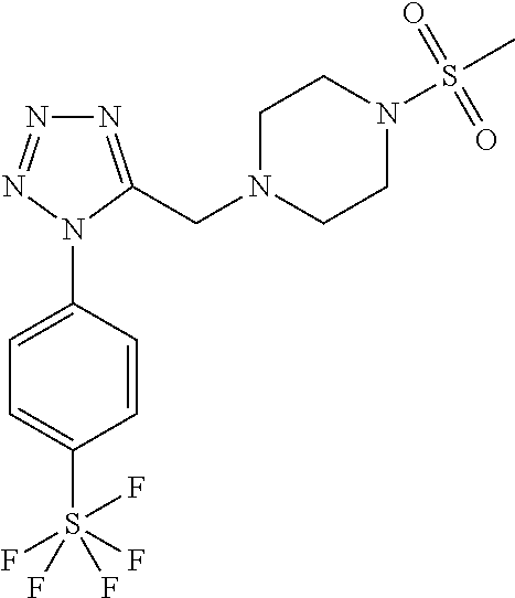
C1=C(N2C(CN3CCN(S(C)(=O)=O)CC3)=NN=N2)C=CC(S(F)(F)(F)(F)F)=C1
